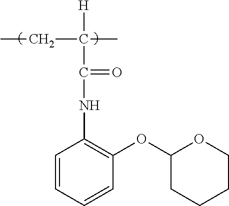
C1=CC=CC(OC2CCCCO2)=C1NC(=O)C(C)(CC)[H]
